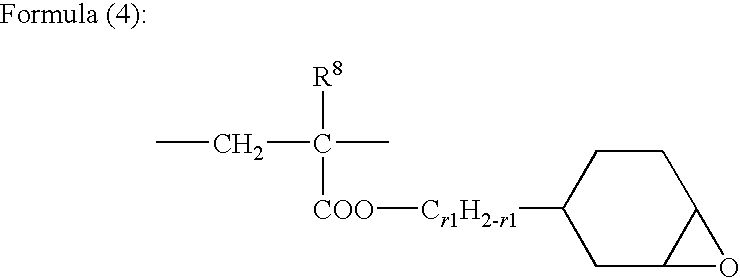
[COO](C(C)(CC)[R8])[Cr1H2-r1]C1CC2C(CC1)O2
